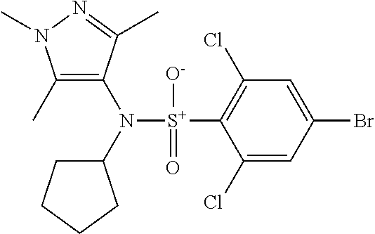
C1(C)=C(N([S+](C2=C(Cl)C=C(Br)C=C2Cl)([O-])=O)C2CCCC2)C(C)=NN1C
